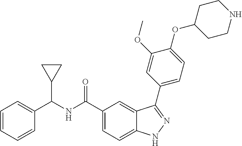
C1=CC=CC(C(NC(C2=CC=C3C(=C2)C(C2=CC=C(OC4CCNCC4)C(OC)=C2)=NN3)=O)C2CC2)=C1
